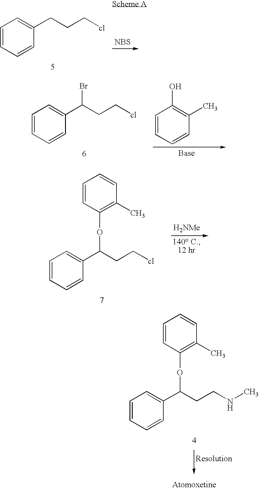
[NBS].C1=CC=CC(CCC[cl])=C1.C1=CC=CC(C(CC[cl])Br)=C1.C1=CC=CC(C)=C1O.C1=CC=CC(C(CC[cl])OC2=C(C)C=CC=C2)=C1.[H2NMe].C1=CC=CC(C(CCNC)OC2=C(C)C=CC=C2)=C1
